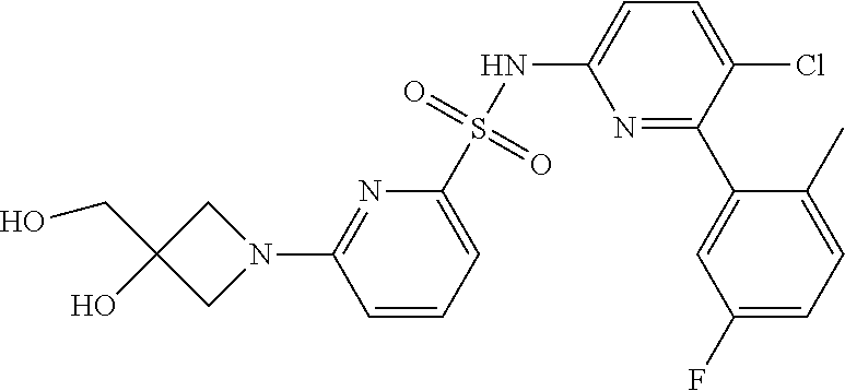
C1C(O)(CO)CN1C1=NC(S(NC2=CC=C(Cl)C(C3=CC(F)=CC=C3C)=N2)(=O)=O)=CC=C1
